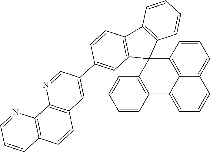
C12=C3C=CC=C1C=CC=C2C1=C(C32C3=C(C4=C2C=C(C2=CC5=C(N=C2)C2=C(C=C5)C=CC=N2)C=C4)C=CC=C3)C=CC=C1
